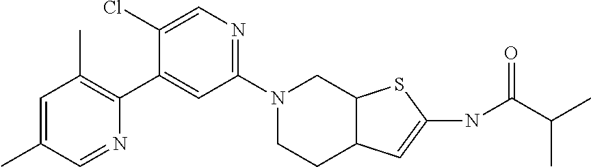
N1(C2=NC=C(Cl)C(C3=C(C)C=C(C)C=N3)=C2)CCC2C(C1)SC(NC(C(C)C)=O)=C2
